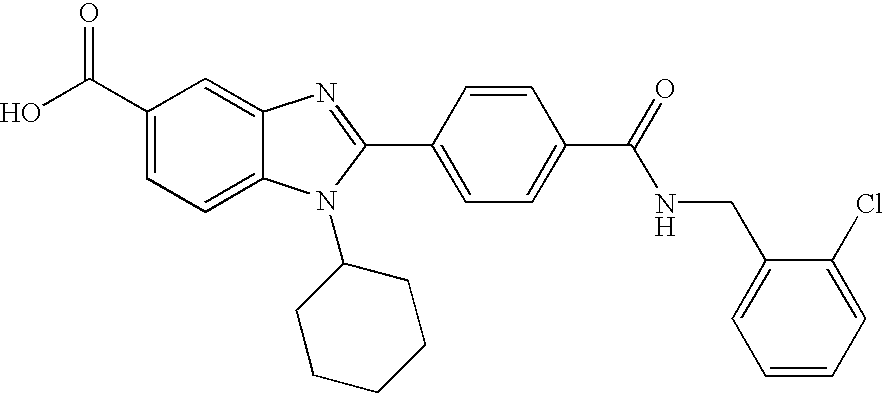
C1(C(O)=O)=CC=C2C(=C1)N=C(C1=CC=C(C(=O)NCC3=CC=CC=C3Cl)C=C1)N2C1CCCCC1
